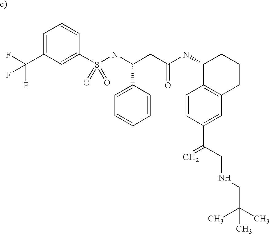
C(NCC(C1=CC2=C(C=C1)C(NC(CC(NS(C1=CC(C(F)(F)F)=CC=C1)(=O)=O)C1=CC=CC=C1)=O)CCC2)=C)C(C)(C)C
